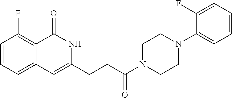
C1=CC=C2C(=C1F)C(=O)NC(CCC(N1CCN(C3=CC=CC=C3F)CC1)=O)=C2
